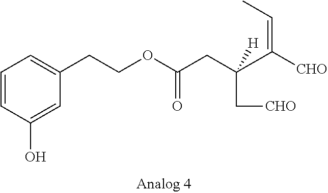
C1=CC(O)=CC(CCOC(CC(C[CHO])(C([CHO])=CC)[H])=O)=C1
